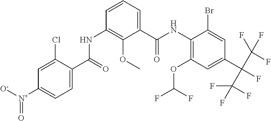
C1=C(Cl)C(C(=O)NC2=C(OC)C(C(NC3=C(OC(F)F)C=C(C(C(F)(F)F)(C(F)(F)F)F)C=C3Br)=O)=CC=C2)=CC=C1[N+]([O-])=O
